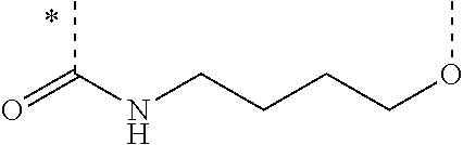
CC(NCCCCOC)=O
